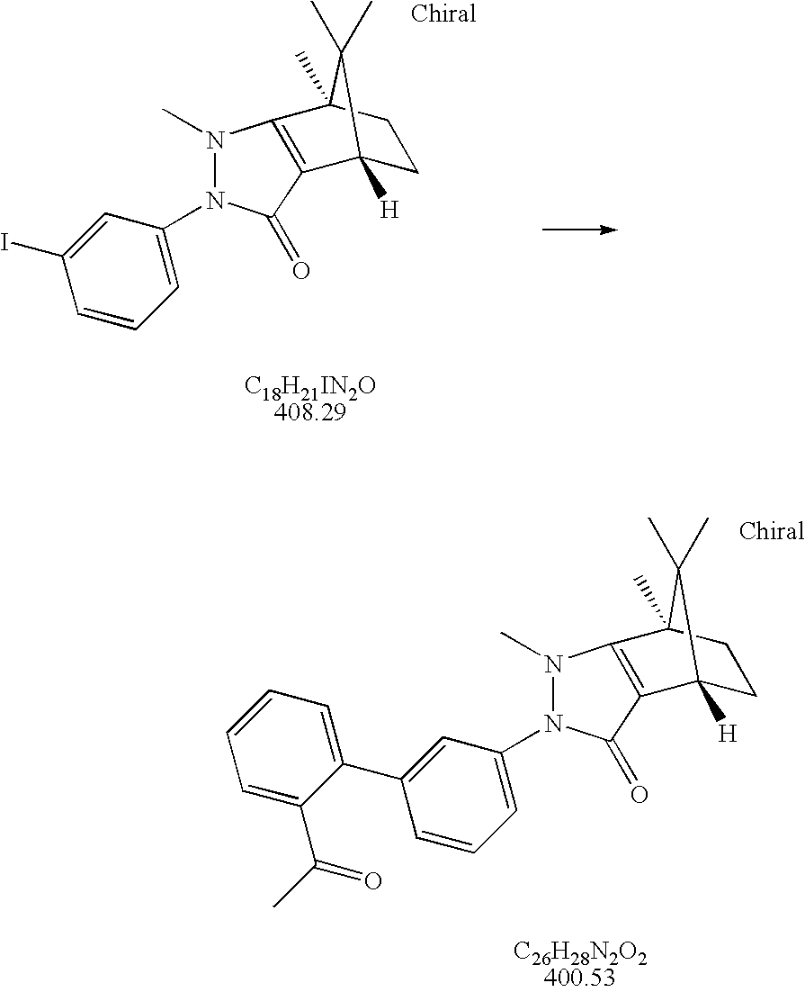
N1(C)N(C2=CC=CC(I)=C2)C(=O)C2=C1C1(C)CCC2([H])C1(C)C.N1(C)N(C2=CC=CC(C3=CC=CC=C3C(C)=O)=C2)C(=O)C2=C1C1(C)CCC2([H])C1(C)C
